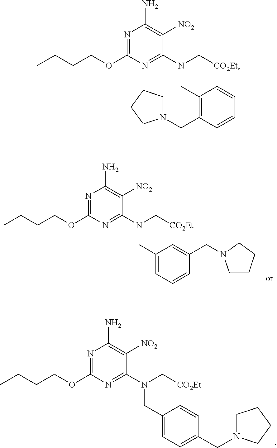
CCCCOC1=NC(N)=C([NO2])C(N(C[CO2Et])CC2=C(CN3CCCC3)C=CC=C2)=N1.CCCCOC1=NC(N)=C([NO2])C(N(C[CO2Et])CC2=CC=CC(CN3CCCC3)=C2)=N1.CCCCOC1=NC(N)=C([NO2])C(N(C[CO2Et])CC2=CC=C(CN3CCCC3)C=C2)=N1
